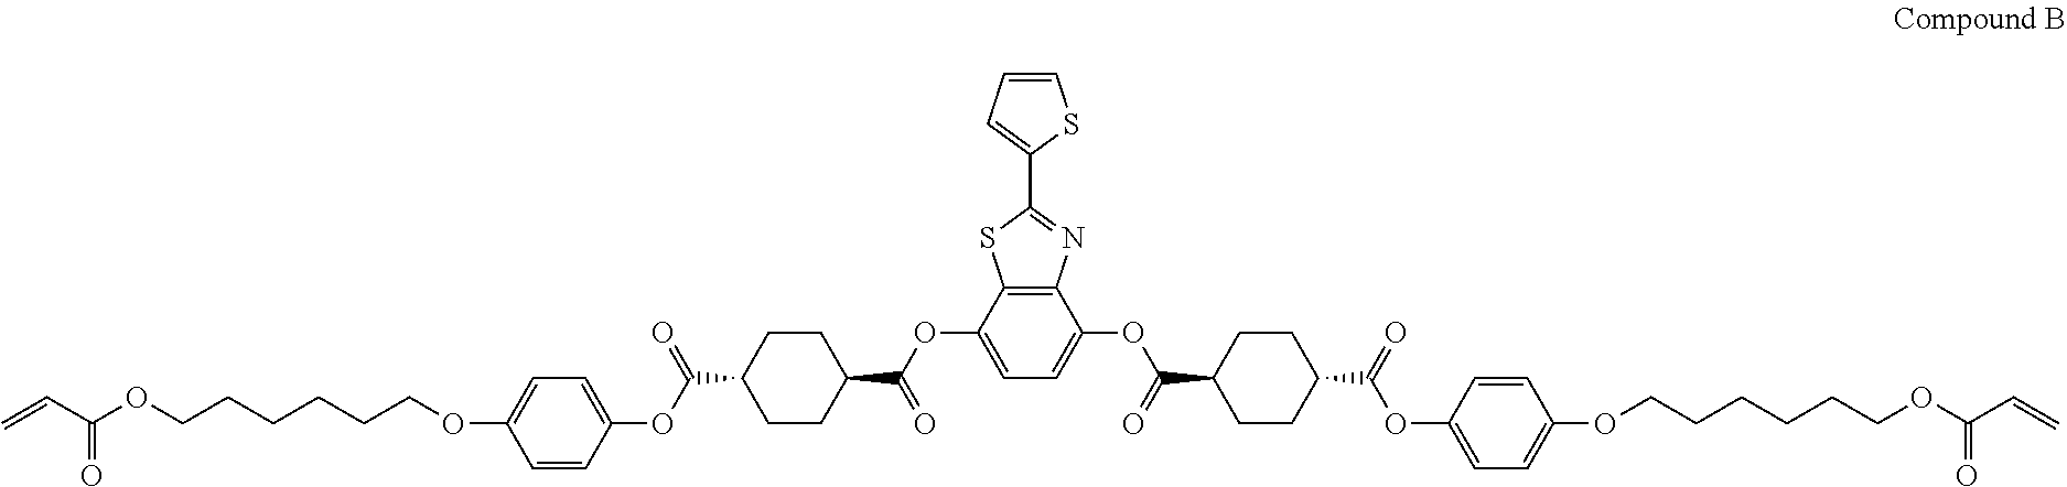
C1=CC(OC(C2CCC(C(=O)OC3=CC=C(OC(C4CCC(C(OC5=CC=C(OCCCCCCOC(C=C)=O)C=C5)=O)CC4)=O)C4=C3SC(C3=CC=CS3)=N4)CC2)=O)=CC=C1OCCCCCCOC(C=C)=O
